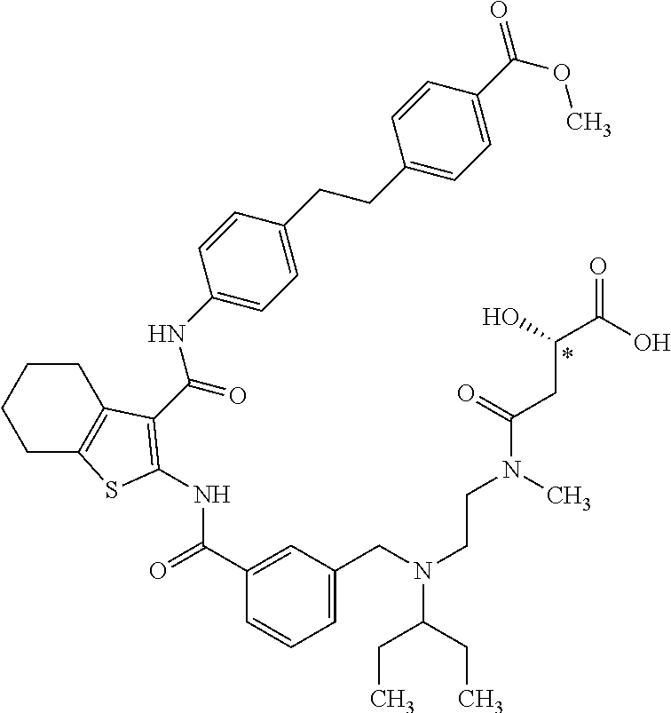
C1(C(=O)NC2=C(C(=O)NC3=CC=C(CCC4=CC=C(C(OC)=O)C=C4)C=C3)C3=C(CCCC3)S2)=CC(CN(C(CC)CC)CCN(C(=O)CC(C(O)=O)O)C)=CC=C1
